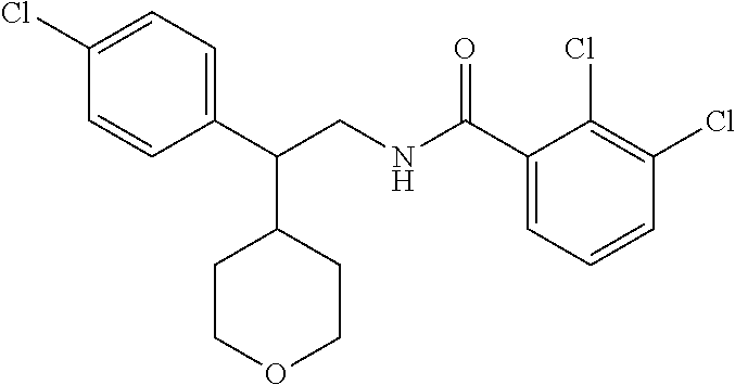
C1(C(NCC(C2=CC=C(Cl)C=C2)C2CCOCC2)=O)=CC=CC(Cl)=C1Cl
